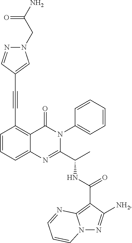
C1=CC=C2C(=C1C#CC1=CN(CC(N)=O)N=C1)C(=O)N(C1=CC=CC=C1)C(C(C)NC(C1=C3N(N=C1[NH2])C=CC=N3)=O)=N2
